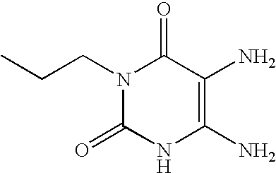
N1(CCC)C(=O)NC(N)=C(N)C1=O
